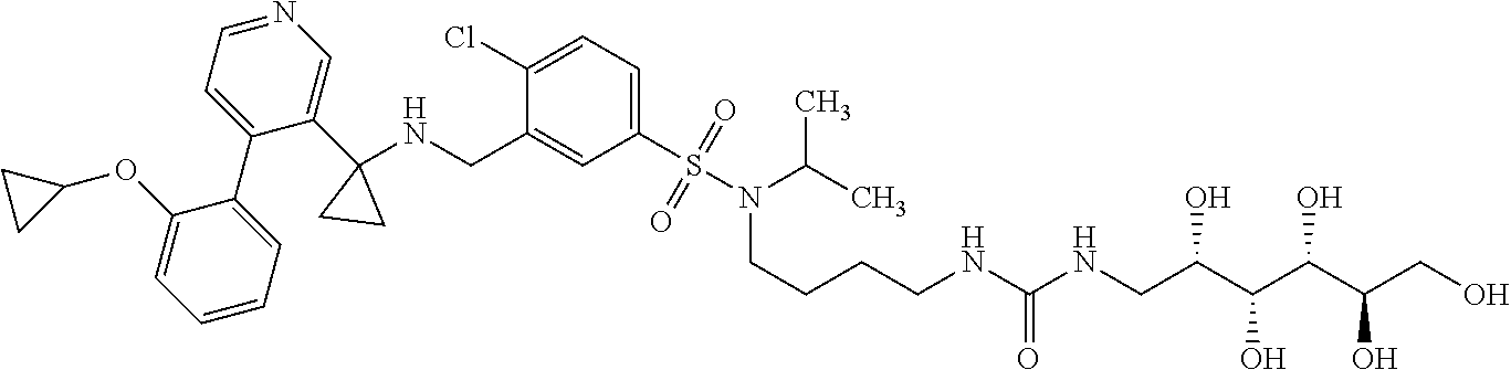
C1(Cl)=CC=C(S(N(CCCCNC(NCC(C(C(C(CO)O)O)O)O)=O)C(C)C)(=O)=O)C=C1CNC1(C2=CN=CC=C2C2=CC=CC=C2OC2CC2)CC1
